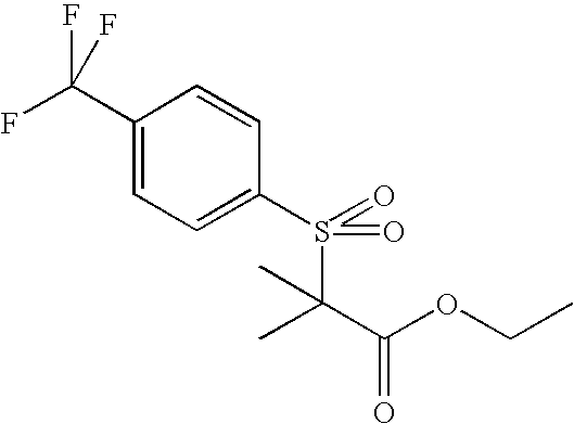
C1(C(F)(F)F)=CC=C(S(=O)(C(C(OCC)=O)(C)C)=O)C=C1
